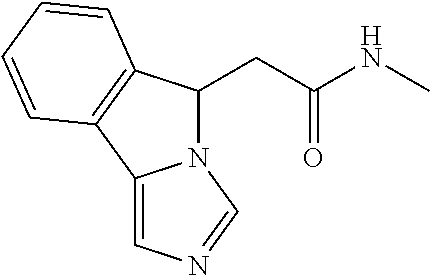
C(C(NC)=O)C1N2C(=CN=C2)C2=C1C=CC=C2
